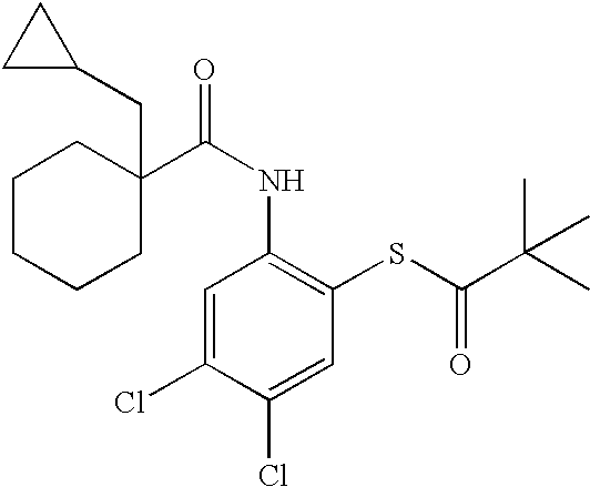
C(NC1=C(SC(=O)C(C)(C)C)C=C(Cl)C(Cl)=C1)(=O)C1(CC2CC2)CCCCC1
